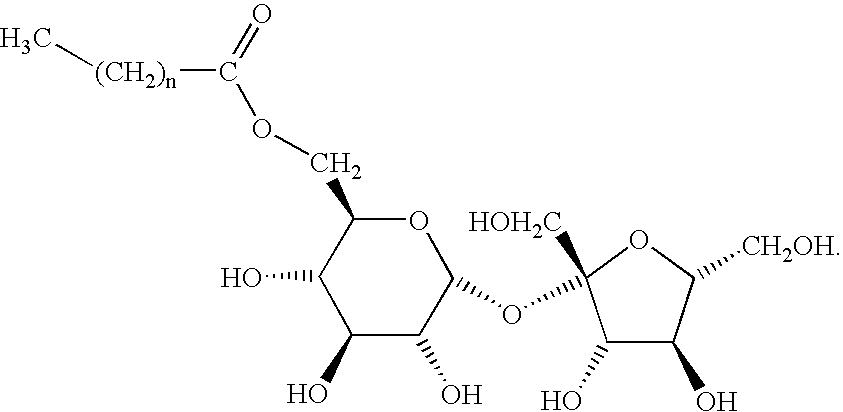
C1(COC([(CH2)n]C)=O)C(O)C(O)C(O)C(OC2([HOH2C])C(O)C(O)C([CH2OH])O2)O1
